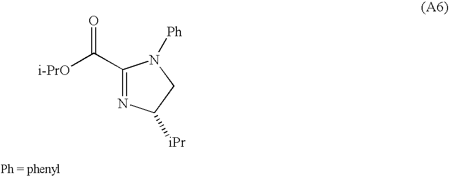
C1(C([i-PrO])=O)=NC([iPr])CN1[Ph]
